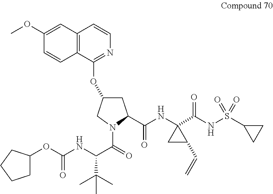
C12=C(C=CN=C1OC1CC(C(NC3(C(=O)NS(=O)(=O)C4CC4)CC3C=C)=O)N(C(=O)C(NC(OC3CCCC3)=O)C(C)(C)C)C1)C=C(OC)C=C2
